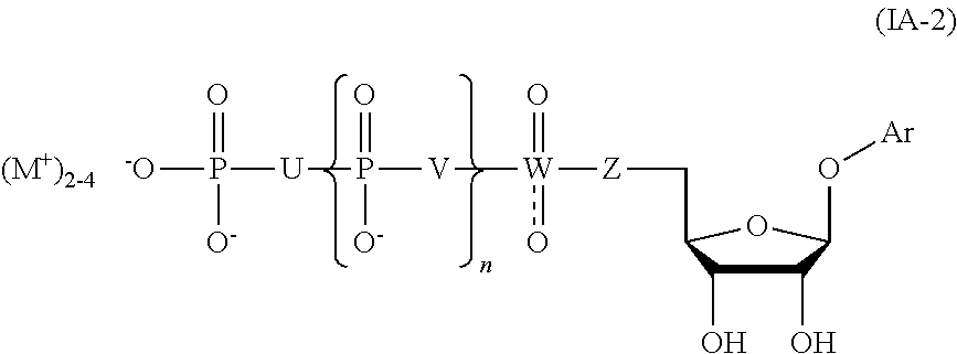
C1(O)C(O)C(C[Z][W]([V]P([U]P([-O])(=O)[O-])(=O)[O-])(=O)o)OC1O[Ar]
